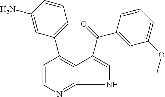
C1=CN=C2C(=C1C1=CC=CC(N)=C1)C(C(C1=CC(OC)=CC=C1)=O)=CN2
